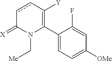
C1(C2=C([Y])ccC(=[X])N2C[Me])=CC=C([OMe])C=C1F
